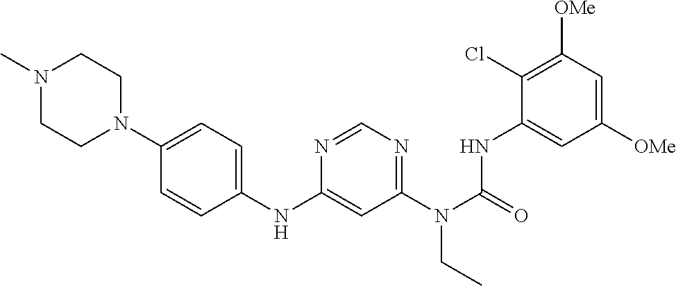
C1([OMe])=CC([OMe])=C(Cl)C(NC(N(C2=NC=NC(NC3=CC=C(N4CCN(C)CC4)C=C3)=C2)CC)=O)=C1
